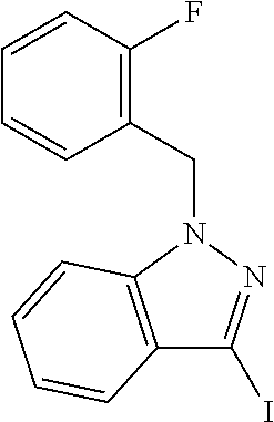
C12=C(N(CC3=C(F)C=CC=C3)N=C1I)C=CC=C2
